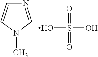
N1=CN(C)C=C1.OS(=O)(O)=O
